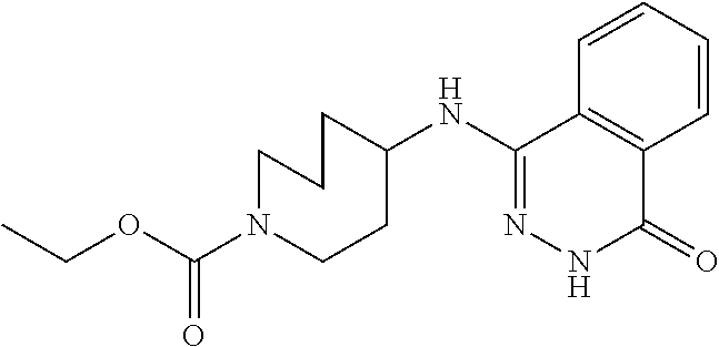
C1(NC2CCCN(C(OCC)=O)CC2)=NNC(=O)C2=C1C=CC=C2
